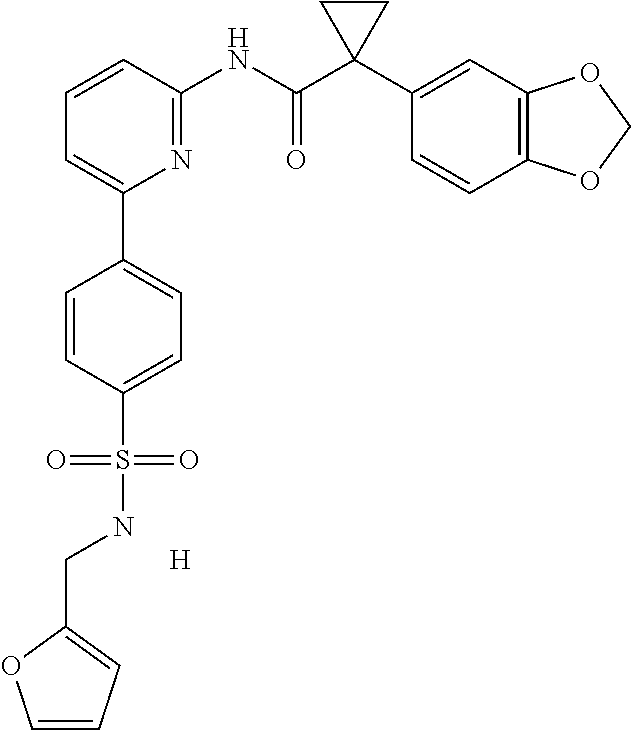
C1=CC(NC(C2(C3=CC4=C(C=C3)OCO4)CC2)=O)=NC(C2=CC=C(S(=O)(=O)NCC3=CC=CO3)C=C2)=C1.[H]
